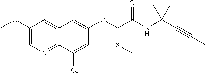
C1(OC)=CN=C2C(=C1)C=C(OC(C(NC(C#CC)(C)C)=O)SC)C=C2Cl
